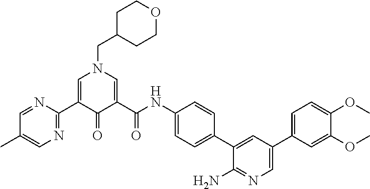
C1C(CN2C=C(C3=NC=C(C)C=N3)C(=O)C(C(NC3=CC=C(C4=CC(C5=CC=C(OC)C(OC)=C5)=CN=C4N)C=C3)=O)=C2)CCOC1
